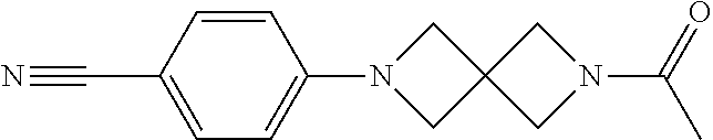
C1=C(C#N)C=CC(N2CC3(C2)CN(C(=O)C)C3)=C1
